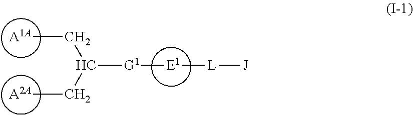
[A1A]CC(C[A2A])[G1][E1][L][J]
